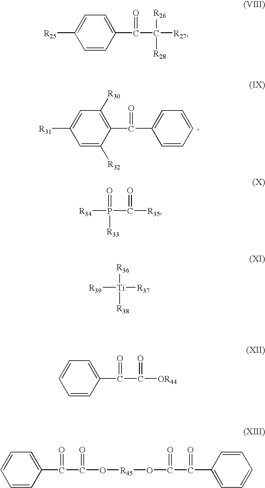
C1=C([R32])C(C(C2=CC=CC=C2)=O)=C([R30])C=C1[R31].C1=CC(C(C([R27])([R26])[R28])=O)=CC=C1[R25].[R34]P(C([R35])=O)(=O)[R33].[R39][Ti]([R36])([R38])[R37].C1=CC(C(C([OR44])=O)=O)=CC=C1.C1=CC(C(C(O[R45]OC(C(C2=CC=CC=C2)=O)=O)=O)=O)=CC=C1
